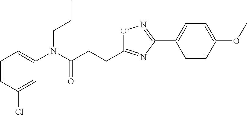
C1=CC(Cl)=CC(N(C(CCC2=NC(C3=CC=C(OC)C=C3)=NO2)=O)CCC)=C1
